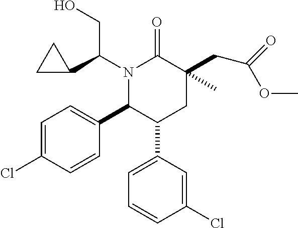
N1(C(C2CC2)CO)C(C2=CC=C(Cl)C=C2)C(C2=CC=CC(Cl)=C2)CC(CC(=O)OC)(C)C1=O
